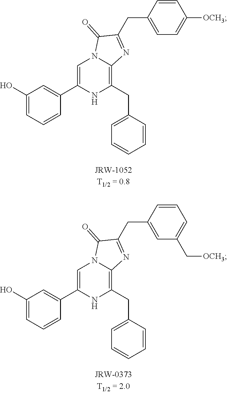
C1(O)=CC=CC(C2=CN3C(=C(CC4=CC=CC=C4)N2)N=C(CC2=CC=C([OCH3])C=C2)C3=O)=C1.C1(O)=CC=CC(C2=CN3C(=C(CC4=CC=CC=C4)N2)N=C(CC2=CC(C[OCH3])=CC=C2)C3=O)=C1
